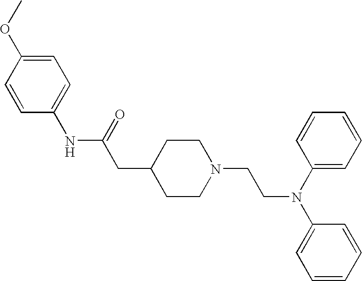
C1(NC(=O)CC2CCN(CCN(C3=CC=CC=C3)C3=CC=CC=C3)CC2)=CC=C(OC)C=C1
